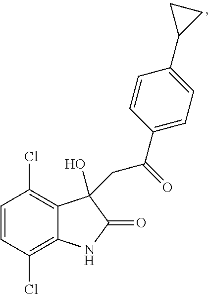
C1=CC(Cl)=C2C(=C1Cl)C(O)(CC(C1=CC=C(C3CC3)C=C1)=O)C(=O)N2
